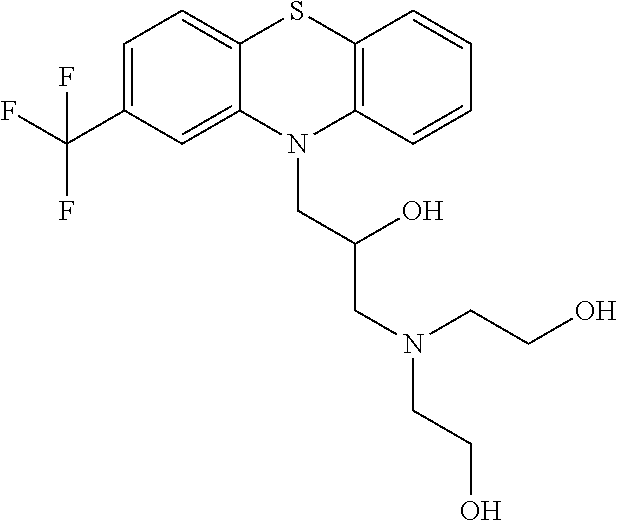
C1=C(C(F)(F)F)C=C2C(=C1)SC1=C(N2CC(CN(CCO)CCO)O)C=CC=C1
